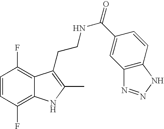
C1=CC(F)=C2C(=C1F)C(CCNC(=O)C1=CC3=C(C=C1)NN=N3)=C(C)N2
